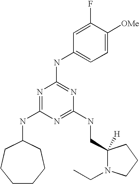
C1CCCC(NC2=NC(NC3=CC=C([OMe])C(F)=C3)=NC(NCC3([H])N(CC)CCC3)=N2)CC1
